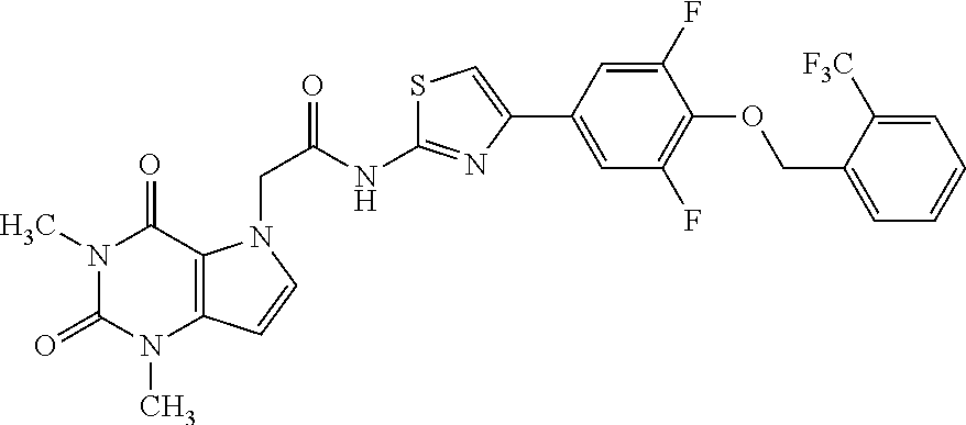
N1(C)C(=O)N(C)C2=C(C1=O)N(CC(=O)NC1=NC(C3=CC(F)=C(OCC4=CC=CC=C4[F3C])C(F)=C3)=CS1)C=C2
